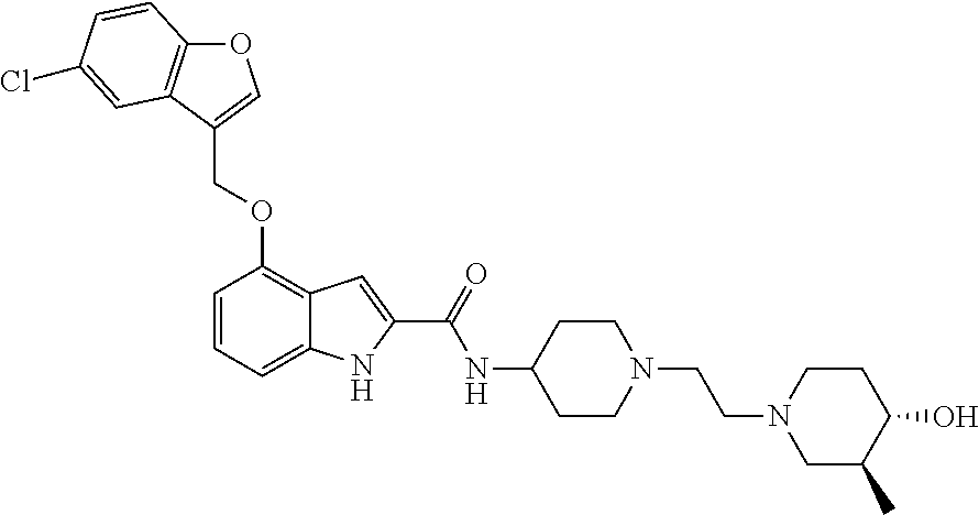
O1C2=C(C(COC3=C4C(=CC=C3)NC(C(=O)NC3CCN(CCN5CC(C)C(O)CC5)CC3)=C4)=C1)C=C(Cl)C=C2
